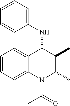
C1=CC=C2C(=C1)C(NC1=CC=CC=C1)C(C)C(C)N2C(C)=O
